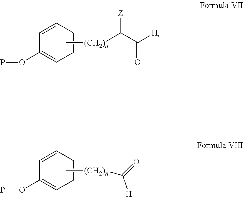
C1=CC(OP)=CC=C1.C[(CH2)n]C(C([H])=O)[Z].C1=CC(OP)=CC=C1.C[(CH2)n]C(=O)[H]
